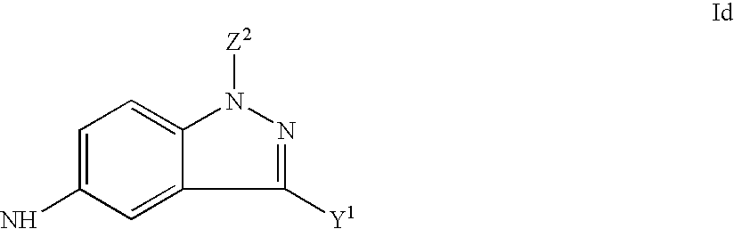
C1([Y1])=NN([Z2])C2=CC=C(N)C=C12
